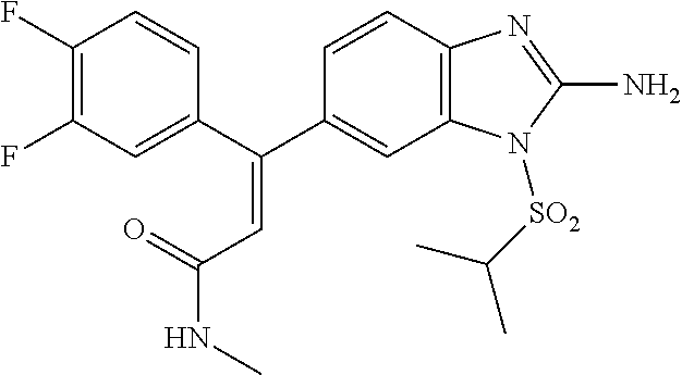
C1(F)=C(F)C=C(C(C2=CC3=C(C=C2)N=C(N)N3[SO2]C(C)C)=CC(NC)=O)C=C1
